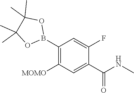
C1(B2OC(C)(C)C(C)(C)O2)=C([MOMO])C=C(C(NC)=O)C(F)=C1
